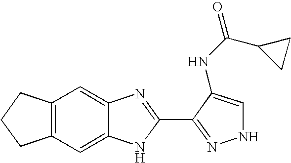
C1=C2C(=CC3=C1CCC3)N=C(C1=NNC=C1NC(=O)C1CC1)N2
